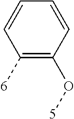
C1([6])=C(O[5])C=CC=C1
